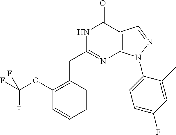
N1C(CC2=C(OC(F)(F)F)C=CC=C2)=NC2=C(C1=O)C=NN2C1=CC=C(F)C=C1C
